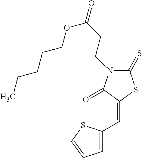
C1(=S)N(CCC(=O)OCCCCC)C(=O)C(=CC2=CC=CS2)S1
